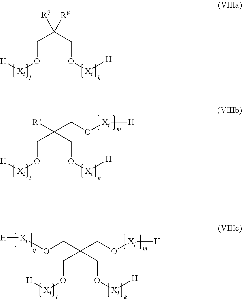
C(O[Xi][H])C(CO[Xi][H])([R7])[R8].C(O[Xi][H])C(CO[Xi][H])([R7])CO[Xi][H].C(O[Xi][H])C(CO[Xi][H])(CO[Xi][H])CO[Xi][H]
